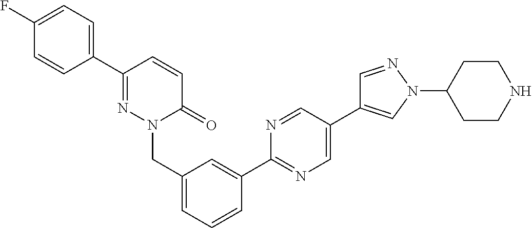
C1=CC(C2=NN(CC3=CC=CC(C4=NC=C(C5=CN(C6CCNCC6)N=C5)C=N4)=C3)C(=O)C=C2)=CC=C1F
